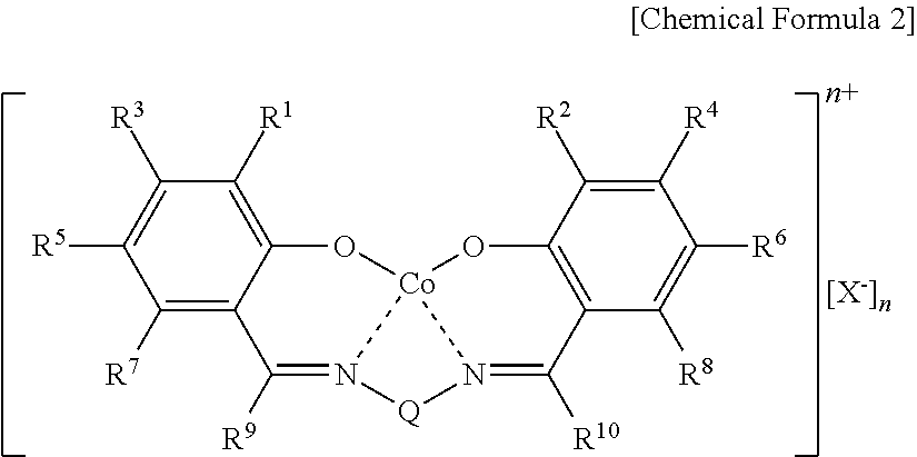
C1([R7])=C2C(=C([R1])C([R3])=C1[R5])O[Co]13OC4=C(C([R8])=C([R6])C([R4])=C4[R2])C([R10])=N1[Q]N3=C2[R9]
